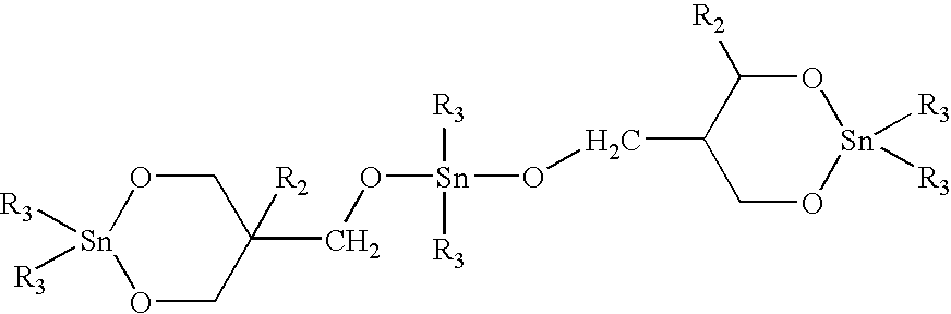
O1CC(CO[Sn](OCC2CO[Sn]([R3])([R3])OC2[R2])([R3])[R3])([R2])CO[Sn]1([R3])[R3]
